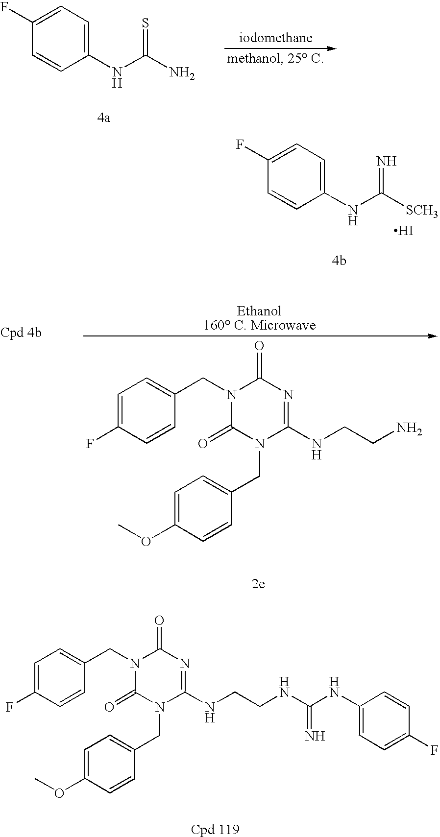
C1=C(F)C=CC(CN2C(=O)N=C(NCCNC(NC3=CC=C(F)C=C3)=N)N(CC3=CC=C(OC)C=C3)C2=O)=C1.C1=CC(F)=CC=C1NC(N)=S.C1=CC(F)=CC=C1NC([SCH3])=N.I.C1=C(F)C=CC(CN2C(=O)N=C(NCCN)N(CC3=CC=C(OC)C=C3)C2=O)=C1
